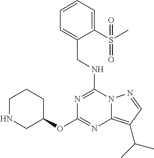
C1NCC(OC2=NC3=C(C(C)C)C=NN3C(NCC3=CC=CC=C3S(C)(=O)=O)=N2)CC1
